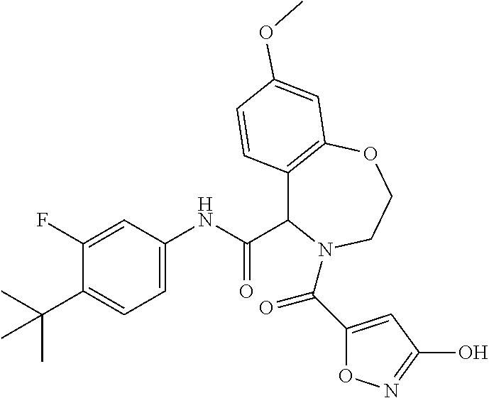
C1(F)=CC(NC(C2C3=C(OCCN2C(=O)C2=CC(O)=NO2)C=C(OC)C=C3)=O)=CC=C1C(C)(C)C
